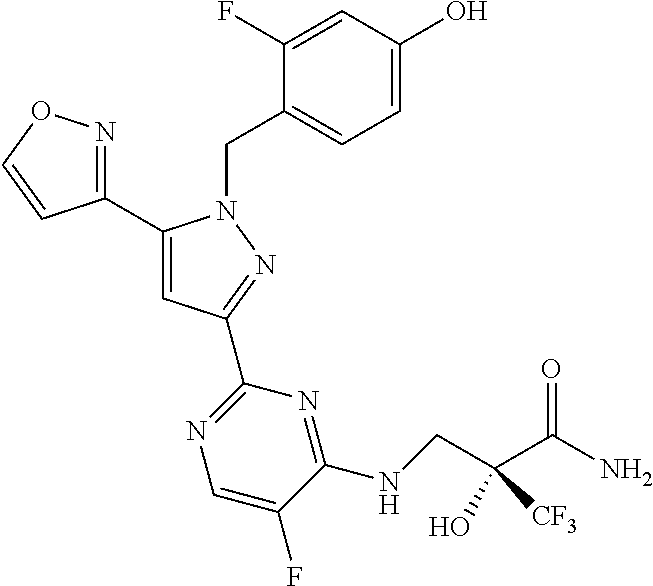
C1(C2=NOC=C2)=CC(C2=NC=C(F)C(NCC(C(N)=O)(O)[CF3])=N2)=NN1CC1=CC=C(O)C=C1F
